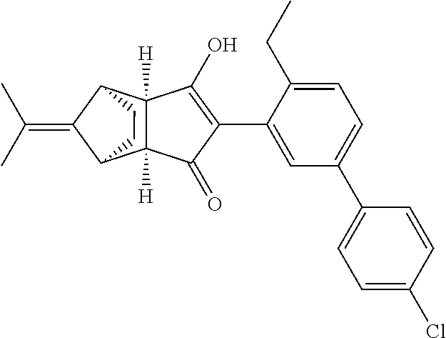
C12([H])C([H])(C(O)=C(C3=CC(C4=CC=C(Cl)C=C4)=CC=C3CC)C1=O)C1C(=C(C)C)C2CC1
